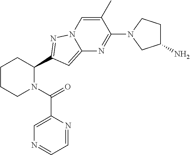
C1CCN(C(=O)C2=CN=CC=N2)C(C2=NN3C(=C2)N=C(N2CC(N)CC2)C(C)=C3)C1
